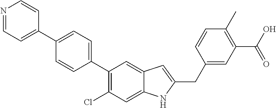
C1(C2=CC=C(C3=C(Cl)C=C4C(=C3)C=C(CC3=CC(C(O)=O)=C(C)C=C3)N4)C=C2)=CC=NC=C1
